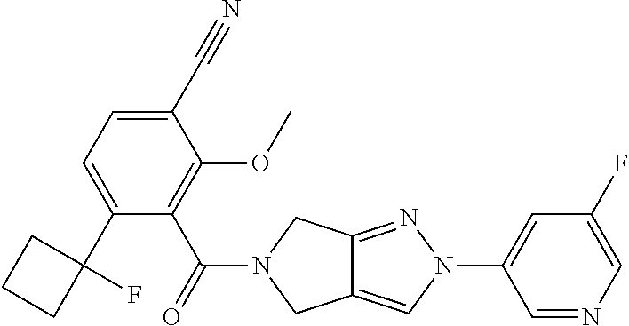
C1(C#N)=CC=C(C2(F)CCC2)C(C(=O)N2CC3=CN(C4=CC(F)=CN=C4)N=C3C2)=C1OC
